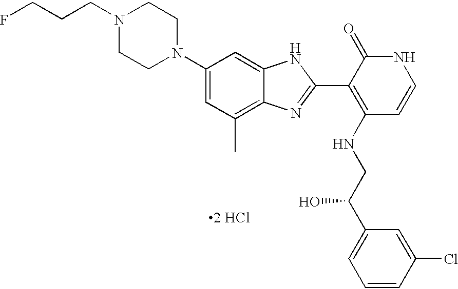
N1(CCCF)CCN(C2=CC(C)=C3C(=C2)NC(C2=C(NCC(C4=CC=CC(Cl)=C4)O)C=CNC2=O)=N3)CC1.[2 HCl]
